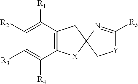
C1([R2])=C([R1])C2=C(C([R4])=C1[R3])[X]C1(C2)C[Y]C([R5])=N1
